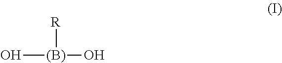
O[(B)](O)[R]
